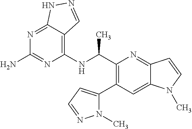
N1=C2C(=C(NC(C3=C(C4=CC=NN4C)C=C4C(=N3)C=CN4C)C)N=C1N)C=NN2
